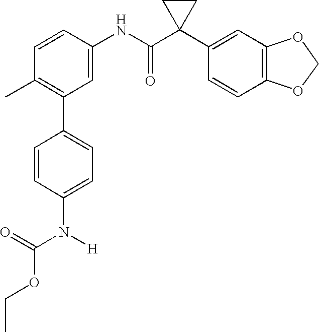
C1(NC(C2(C3=CC4=C(C=C3)OCO4)CC2)=O)=CC(C2=CC=C(N([H])C(OCC)=O)C=C2)=C(C)C=C1
